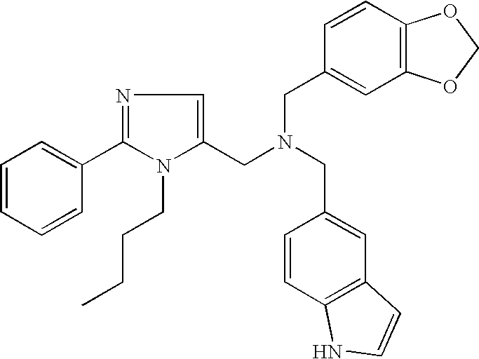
N1=C(C2=CC=CC=C2)N(CCCC)C(CN(CC2=CC3=C(C=C2)OCO3)CC2=CC3=C(C=C2)NC=C3)=C1
